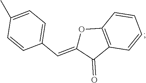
O1C(=CC2=CC=C(C)C=C2)C(=O)C2=C1C=CC=C2
